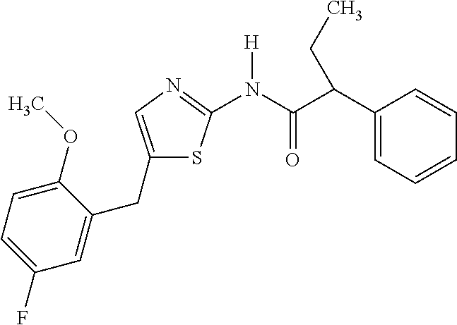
C1(CC2=CC(F)=CC=C2OC)=CN=C(N(C(C(C2=CC=CC=C2)CC)=O)[H])S1
